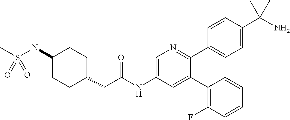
C1(N(S(C)(=O)=O)C)CCC(CC(NC2=CN=C(C3=CC=C(C(N)(C)C)C=C3)C(C3=C(F)C=CC=C3)=C2)=O)CC1
